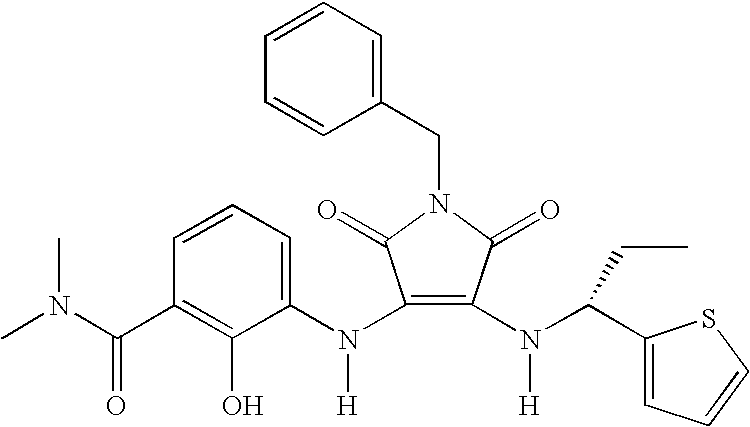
C1(N(C2=CC=CC(C(N(C)C)=O)=C2O)[H])=C(N(C(C2=CC=CS2)CC)[H])C(=O)N(CC2=CC=CC=C2)C1=O
